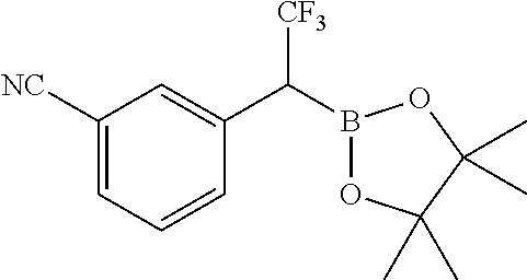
C1(C([CF3])B2OC(C)(C)C(C)(C)O2)=CC([NC])=CC=C1
